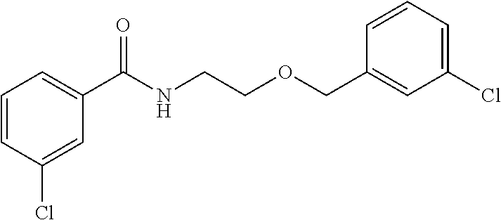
C1=CC(Cl)=CC(C(NCCOCC2=CC(Cl)=CC=C2)=O)=C1
